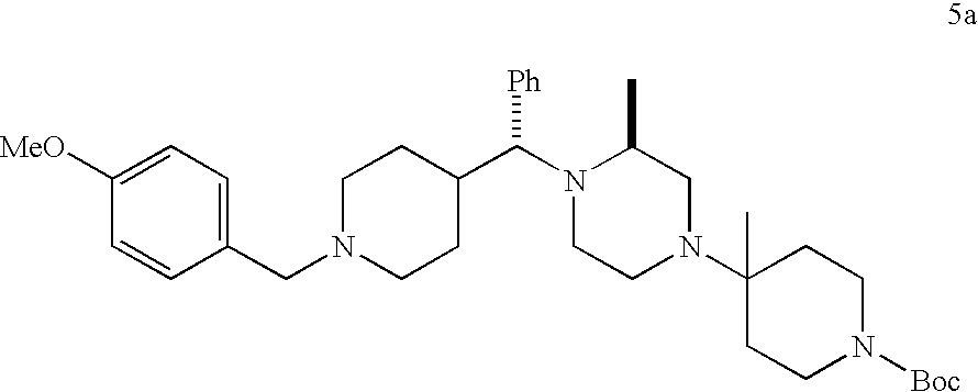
C1=C([MeO])C=CC(CN2CCC(C(N3CCN(C4(C)CCN([Boc])CC4)CC3C)[Ph])CC2)=C1
